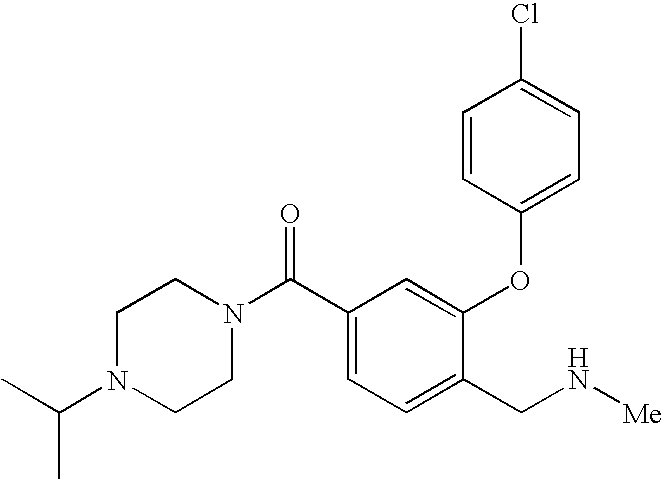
C1(C(N2CCN(C(C)C)CC2)=O)=CC=C(CN[Me])C(OC2=CC=C(Cl)C=C2)=C1
